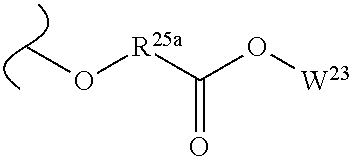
[R25a](C(O[W23])=O)OC
